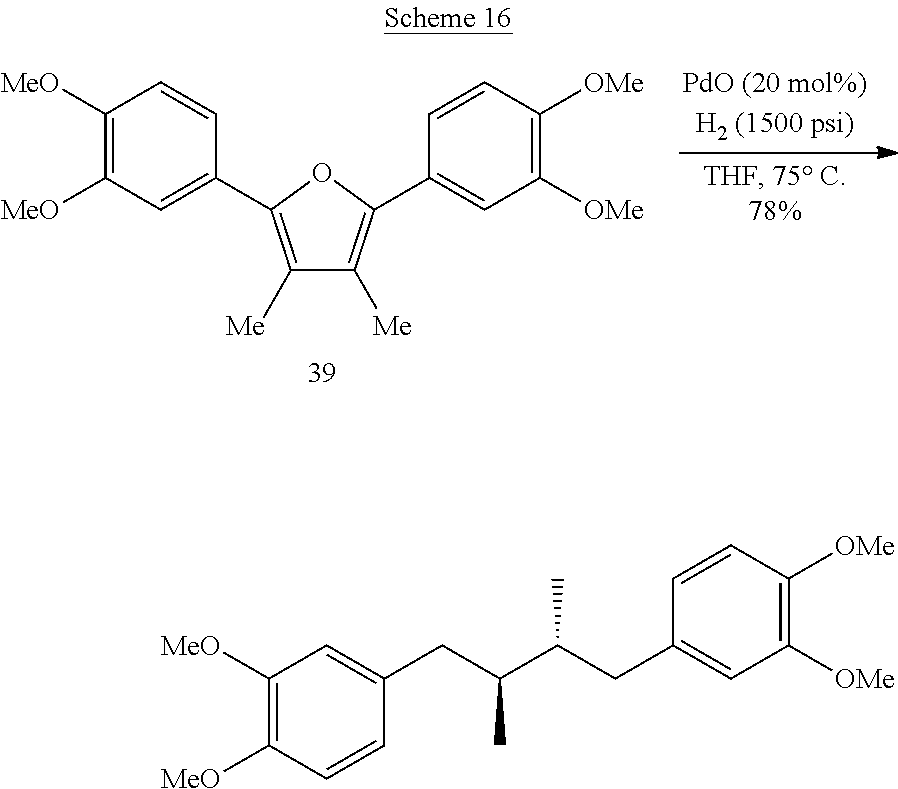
C1([Me])=C(C2=CC([MeO])=C([MeO])C=C2)OC(C2=CC([OMe])=C([OMe])C=C2)=C1[Me].C1=CC([MeO])=C([MeO])C=C1CC(C(CC1=CC([OMe])=C([OMe])C=C1)C)C
